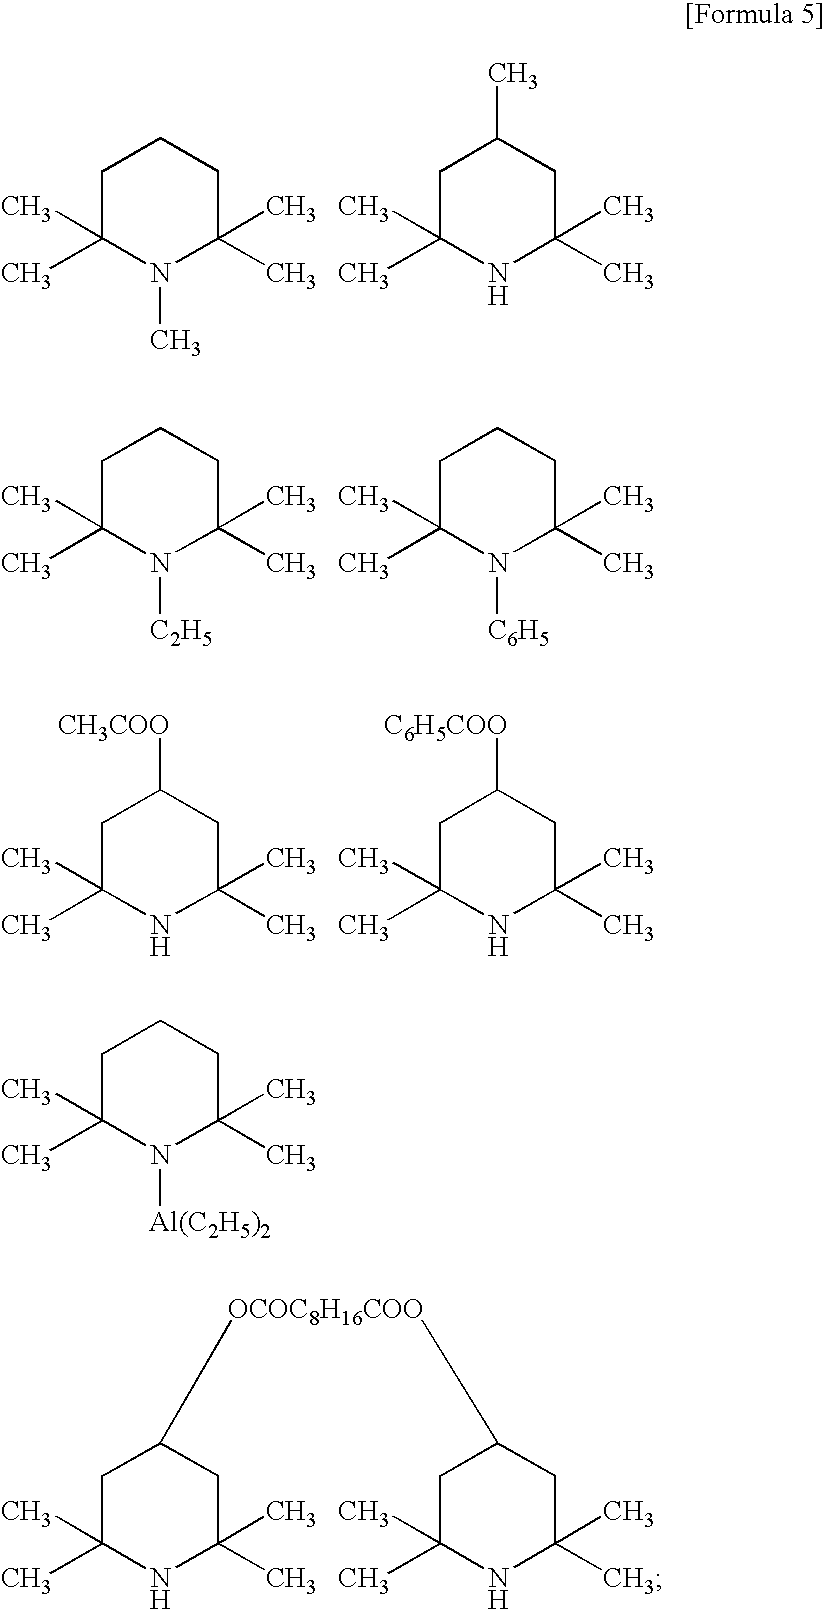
C1C(C)(C)N(C)C(C)(C)CC1.C1C(C)(C)NC(C)(C)CC1C.C1C(C)(C)N([C2H5])C(C)(C)CC1.C1C(C)(C)N([C6H5])C(C)(C)CC1.C1C(C)(C)NC(C)(C)CC1[CH3COO].C1C(C)(C)NC(C)(C)CC1[C6H5COO].C1C(C)(C)N([Al(C2H5)2])C(C)(C)CC1.C1C(C)(C)NC(C)(C)CC1[OCOC8H16COO]C1CC(C)(C)NC(C)(C)C1
